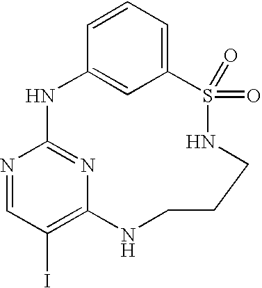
N1=CC(I)=C2N=C1NC1=CC(=CC=C1)S(=O)(=O)NCCCN2
